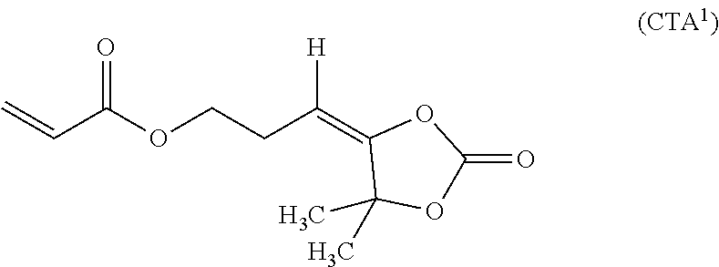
O(CCC(=C1OC(=O)OC1(C)C)[H])C(C=C)=O
